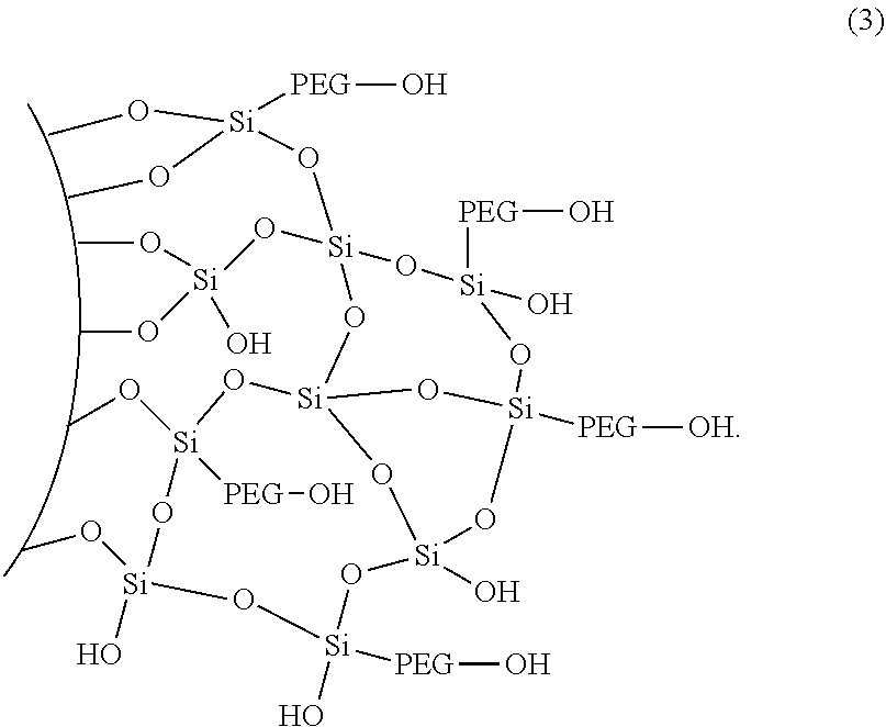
CO[Si](OC)([PEG]O)O[Si]1(O[Si](OC)(O)OC)O[Si](O)([PEG]O)O[Si]2([PEG][OH])O[Si]3(O1)O[Si](O)(O[Si]([PEG]O)(O)O[Si](OC)(O)O[Si](OC)([PEG]O)O3)O2
